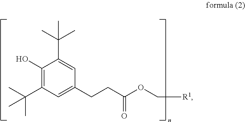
C1(O)=C(C(C)(C)C)C=C(CCC(OC[R1])=O)C=C1C(C)(C)C
